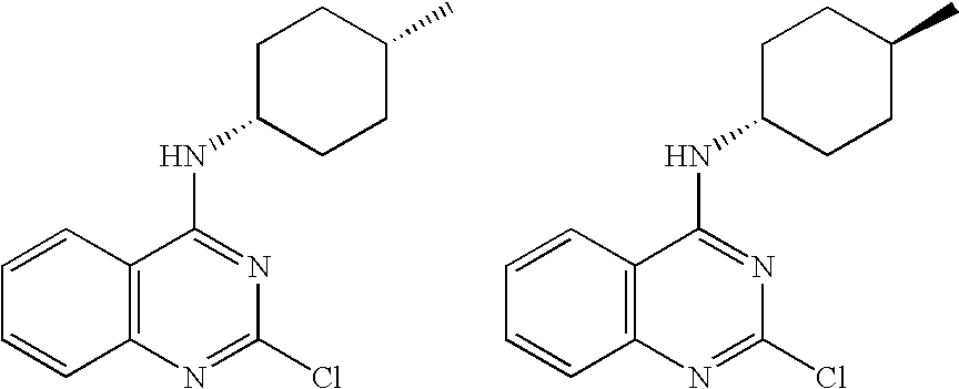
C1(Cl)=NC2=C(C(NC3CCC(C)CC3)=N1)C=CC=C2.C1(Cl)=NC2=C(C(NC3CCC(C)CC3)=N1)C=CC=C2
